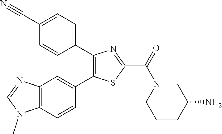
C1(C2=CC=C(C#N)C=C2)=C(C2=CC3=C(C=C2)N(C)C=N3)SC(C(=O)N2CCCC(N)C2)=N1
